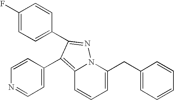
C1(F)=CC=C(C2=NN3C(=C2C2=CC=NC=C2)C=CC=C3CC2=CC=CC=C2)C=C1
